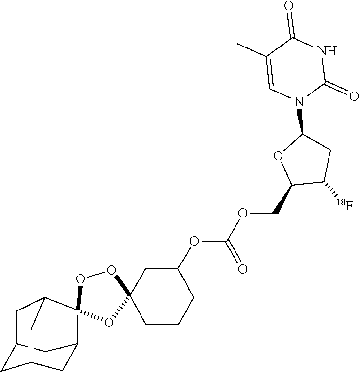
O1C2(CCCC(OC(OCC3C([18F])CC(N4C(=O)NC(=O)C(C)=C4)O3)=O)C2)OC2(O1)C1CC3CC(CC2C3)C1
